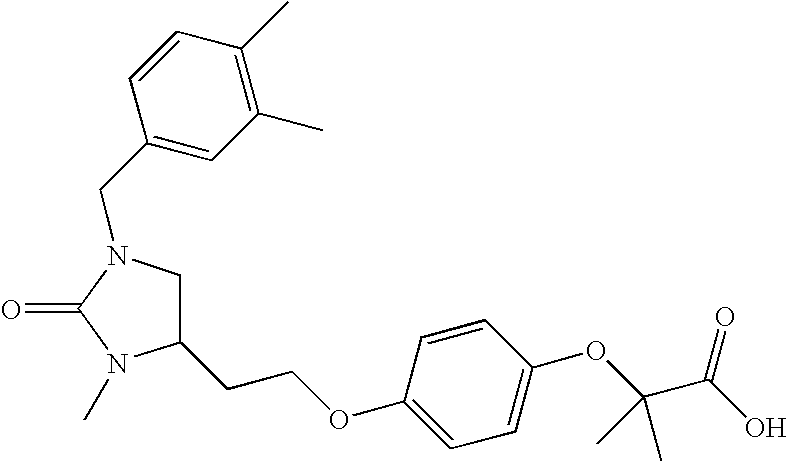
C1=CC(OCCC2CN(CC3=CC(C)=C(C)C=C3)C(=O)N2C)=CC=C1OC(C(O)=O)(C)C
